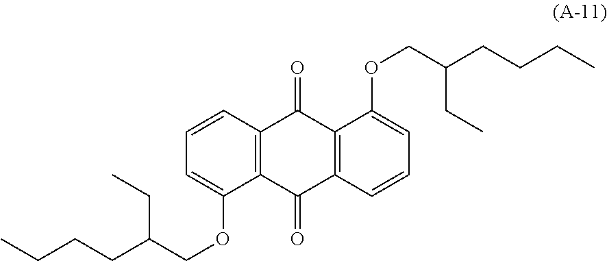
C1=CC2=C(C(OCC(CCCC)CC)=C1)C(=O)C1=C(C2=O)C(OCC(CCCC)CC)=CC=C1
